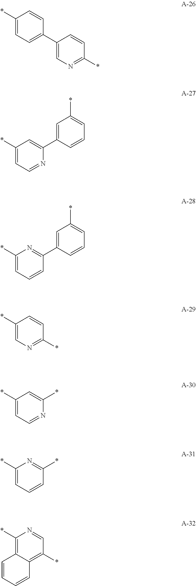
C1(*)=CC=C(C2=CN=C(*)C=C2)C=C1.C1(*)=CC=NC(C2=CC(*)=CC=C2)=C1.C1(*)=CC=CC(C2=CC(*)=CC=C2)=N1.C1(*)=CN=C(*)C=C1.C1(*)=CC=NC(*)=C1.C1(*)=CC=CC(*)=N1.C1(*)=C2C(=C(*)C=N1)C=CC=C2
